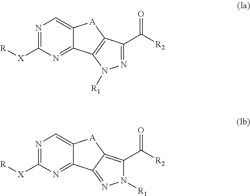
N1=C([X][R])N=C2C(=C1)[A]C1=C2N([R1])N=C1C([R2])=O.N1=C([X][R])N=C2C(=C1)[A]C1=C(C([R2])=O)N([R1])N=C21
